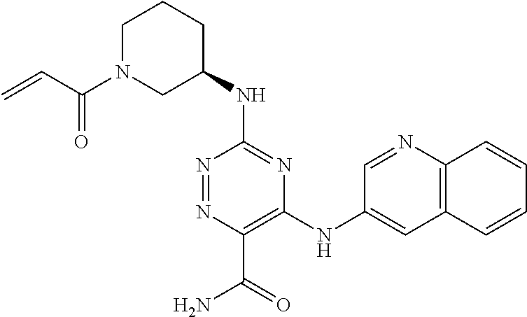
C1(NC2CCCN(C(C=C)=O)C2)=NC(NC2=CC3=C(N=C2)C=CC=C3)=C(C(=O)N)N=N1
